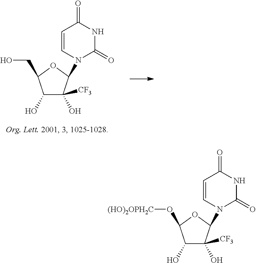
C1(O)C(O)([CF3])C(N2C(=O)NC(=O)C=C2)OC1CO.C1(O)C(O)([CF3])C(N2C(=O)NC(=O)C=C2)OC1O[(HO)2OPH2C]
